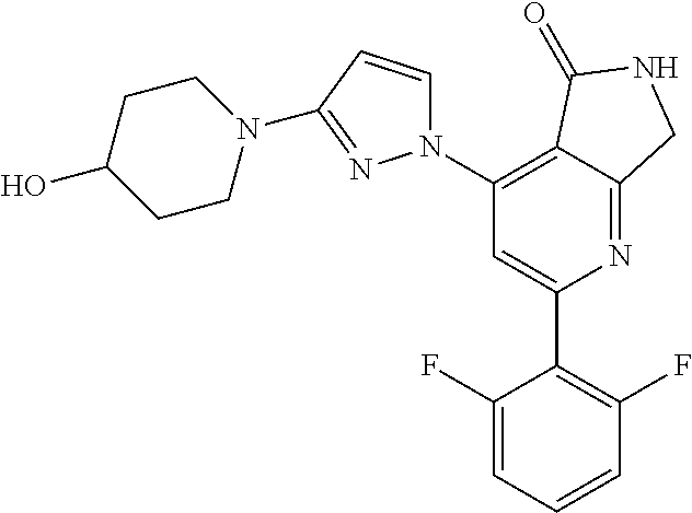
C1(C2=C(F)C=CC=C2F)=CC(N2C=CC(N3CCC(O)CC3)=N2)=C2C(=N1)CNC2=O
